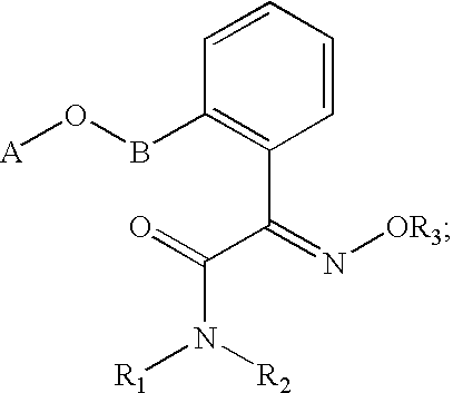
C1(BO[A])=C(C(=N[OR3])C(=O)N([R2])[R1])C=CC=C1
